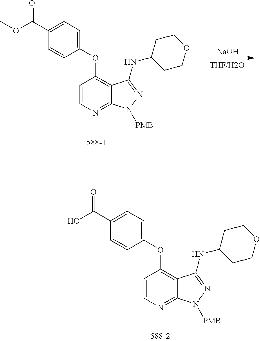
C1=C(C(O)=O)C=CC(OC2=C3C(=NC=C2)N([PMB])N=C3NC2CCOCC2)=C1.C1=C(C(OC)=O)C=CC(OC2=C3C(=NC=C2)N([PMB])N=C3NC2CCOCC2)=C1.[NaOH]
